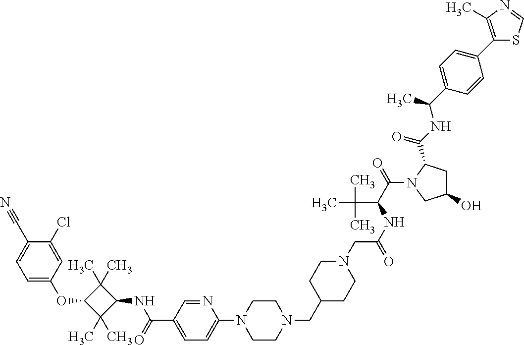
C1=C(OC2C(C)(C)C(NC(=O)C3=CC=C(N4CCN(CC5CCN(CC(NC(C(=O)N6CC(O)CC6C(NC(C)C6=CC=C(C7=C(C)N=CS7)C=C6)=O)C(C)(C)C)=O)CC5)CC4)N=C3)C2(C)C)C=C(Cl)C(C#N)=C1
